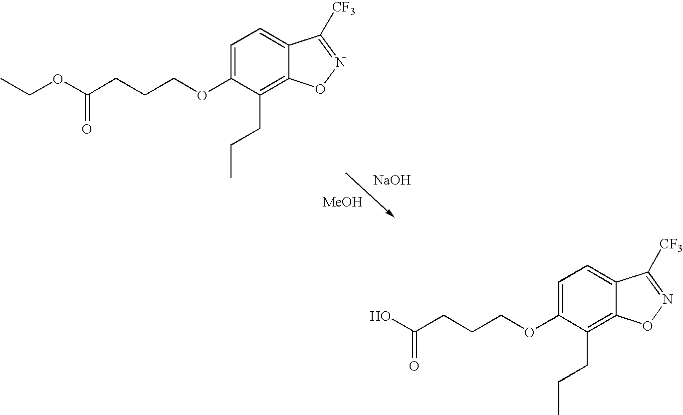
C1=C(OCCCC(OCC)=O)C(CCC)=C2C(=C1)C([CF3])=NO2.[NaOH].[MeOH].C1=C(OCCCC(O)=O)C(CCC)=C2C(=C1)C([CF3])=NO2
